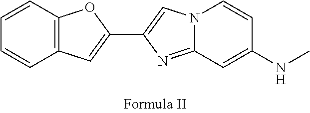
N12C(=NC(C3=CC4=C(O3)C=CC=C4)=C1)C=C(NC)C=C2
